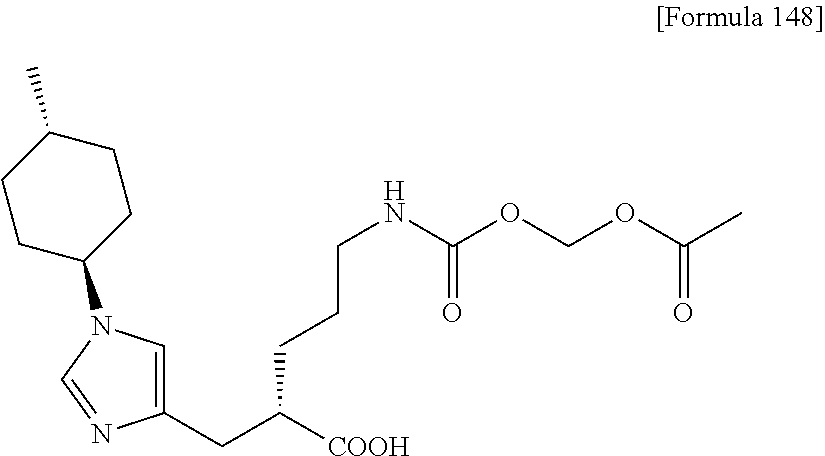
C1(CC([COOH])CCCNC(OCOC(C)=O)=O)=CN(C2CCC(C)CC2)C=N1
